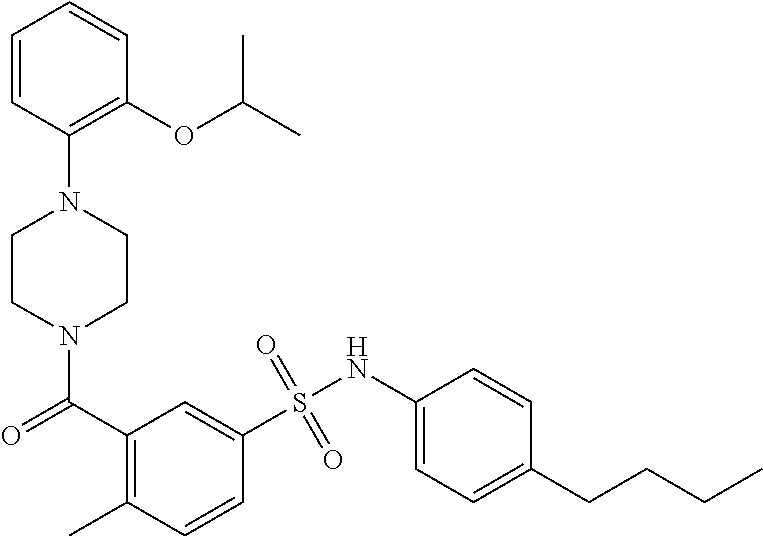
N1(C(=O)C2=C(C)C=CC(S(NC3=CC=C(CCCC)C=C3)(=O)=O)=C2)CCN(C2=C(OC(C)C)C=CC=C2)CC1
